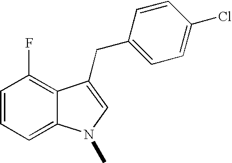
C1=CC=C2C(=C1F)C(CC1=CC=C(Cl)C=C1)=CN2C
